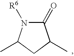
C1(=O)N([R6])C(C)CC1C
